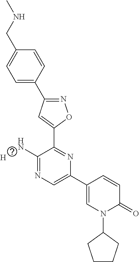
[H].C1=C(C2=NOC(C3=NC(C4=CN(C5CCCC5)C(=O)C=C4)=CN=C3N)=C2)C=CC(CNC)=C1
